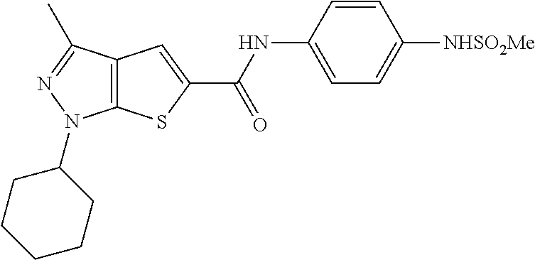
C12=C(C(C)=NN1C1CCCCC1)C=C(C(NC1=CC=C([NHSO2Me])C=C1)=O)S2
